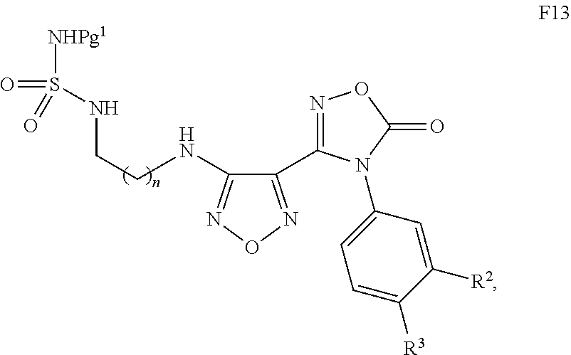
C1(C2=NOC(=O)N2C2=CC=C([R3])C([R2])=C2)=NON=C1NCCNS([NHPg1])(=O)=O
